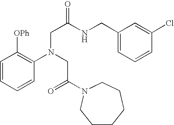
C1=CC=CC(N(CC(=O)N2CCCCCC2)CC(NCC2=CC=CC(Cl)=C2)=O)=C1[OPh]
